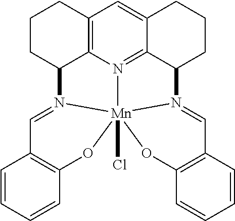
C12=C3N4=C5C(=C1)CCCC5N1=CC5=C(C=CC=C5)O[Mn]415(Cl)N(=CC1=C(C=CC=C1)O5)C3CCC2
